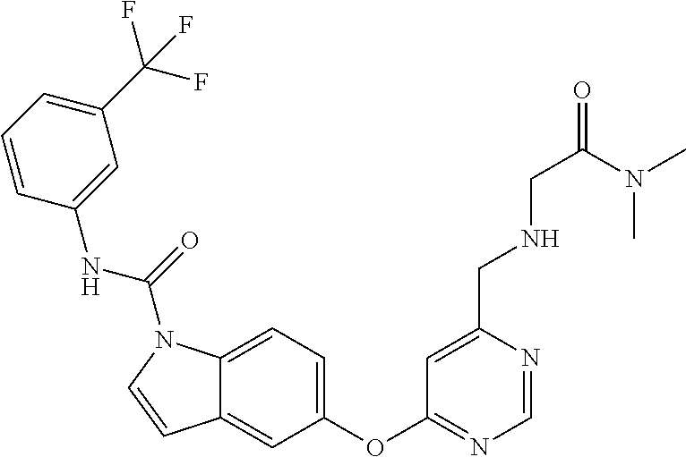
C1(OC2=NC=NC(CNCC(=O)N(C)C)=C2)=CC=C2C(=C1)C=CN2C(=O)NC1=CC(C(F)(F)F)=CC=C1
